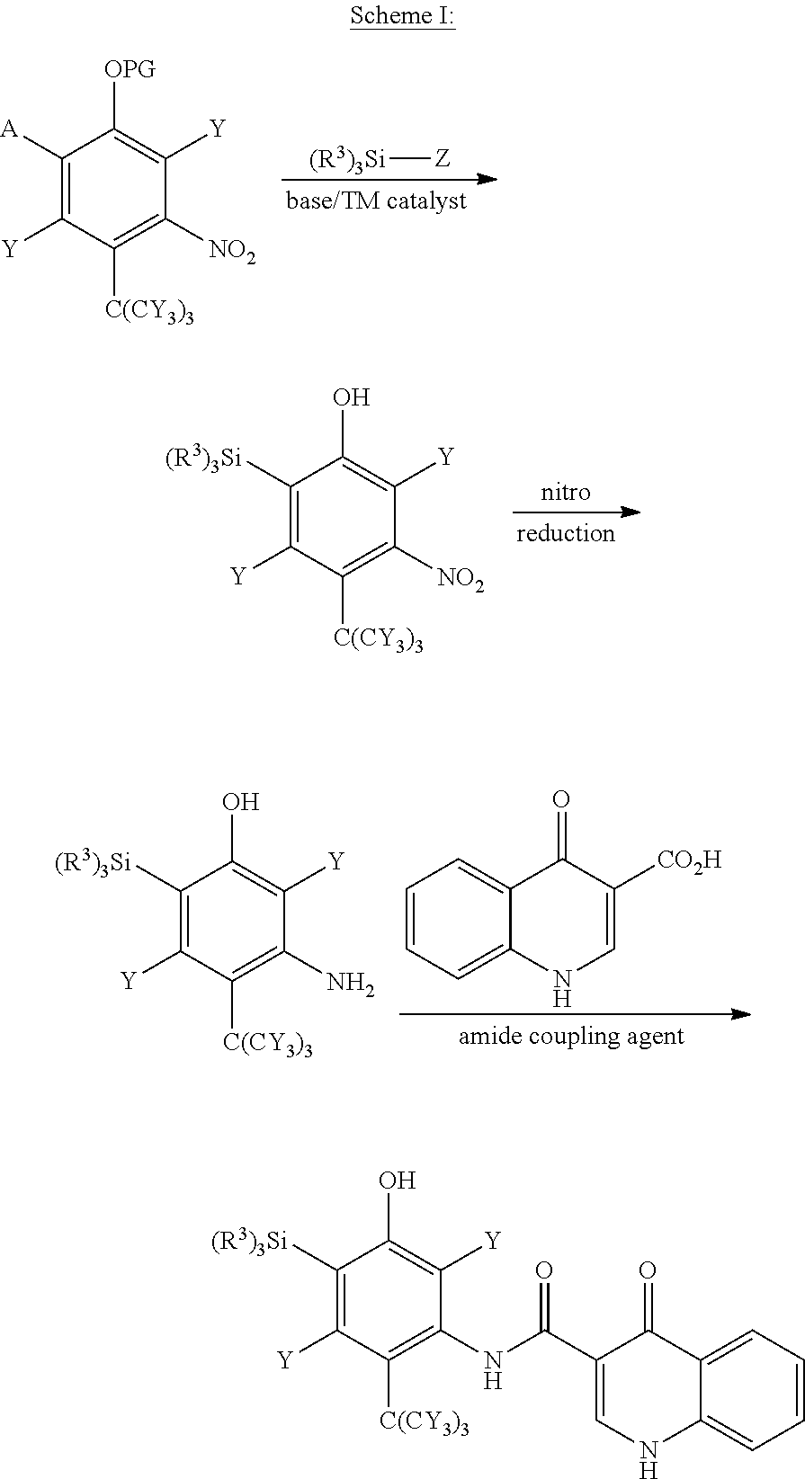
[(R3)3Si][Z].C1([A])=C([Y])C([C(CY3)3])=C([NO2])C([Y])=C1[OPG].C1([(R3)3Si])=C([Y])C([C(CY3)3])=C([NO2])C([Y])=C1O.C1=CC=C2C(=C1)C(=O)C([CO2H])=CN2.C1([(R3)3Si])=C([Y])C([C(CY3)3])=C(N)C([Y])=C1O.C1([(R3)3Si])=C([Y])C([C(CY3)3])=C(NC(C2=CNC3=CC=CC=C3C2=O)=O)C([Y])=C1O
